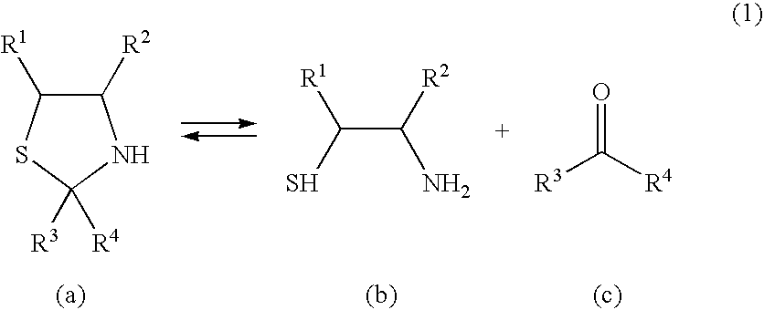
C1([R2])C([R1])SC([R3])([R4])N1.C(C([R2])N)(S)[R1].[R3]C([R4])=O
